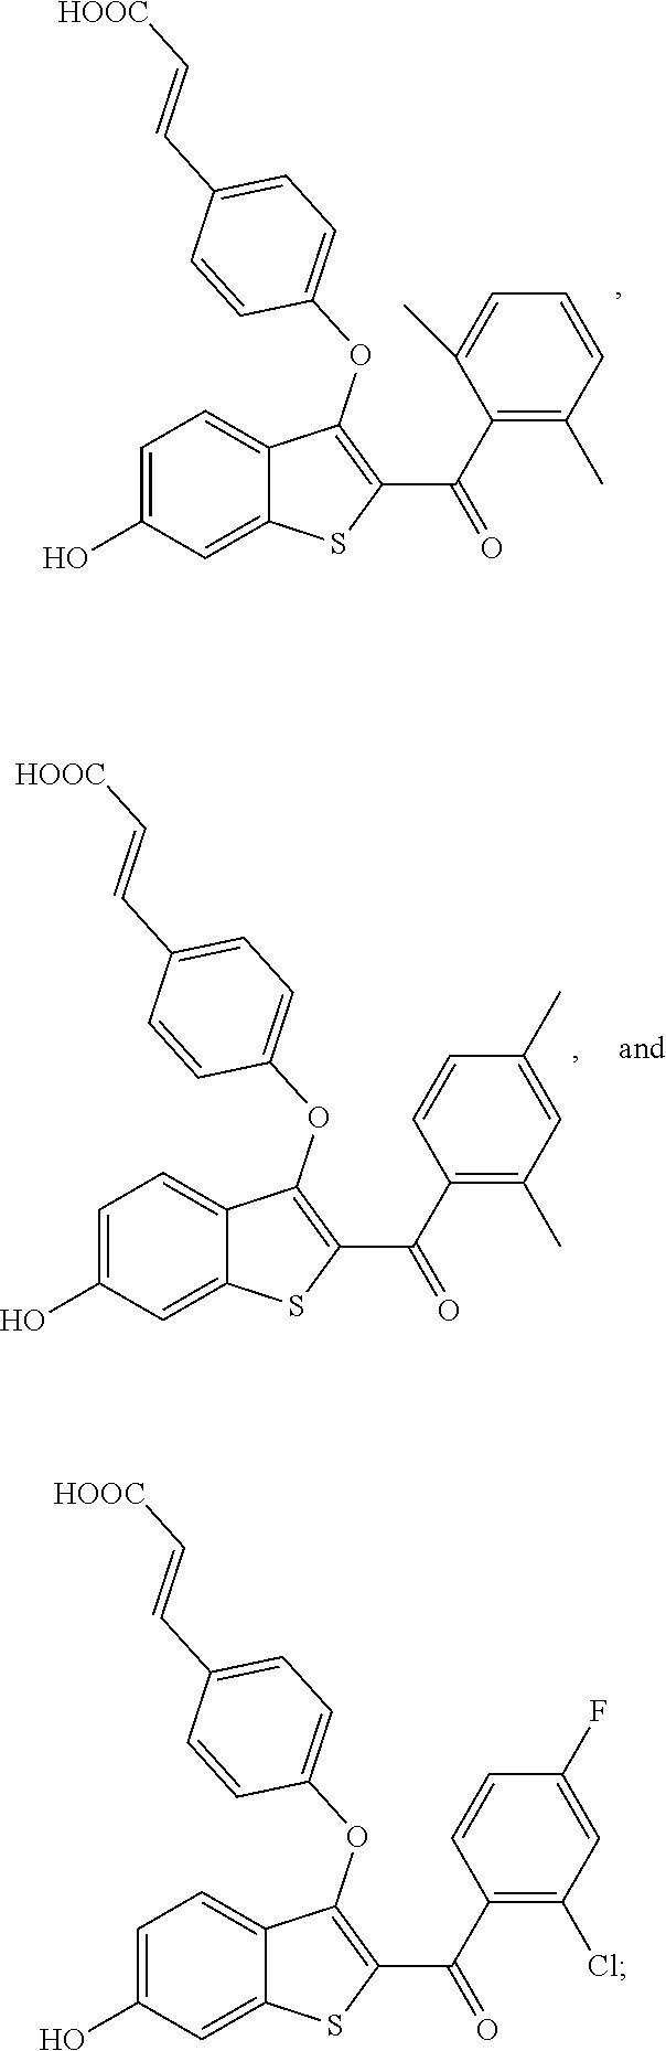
C1=C(O)C=C2C(=C1)C(OC1=CC=C(C=C[HOOC])C=C1)=C(C(C1=C(Cl)C=C(F)C=C1)=O)S2.C1=C(O)C=C2C(=C1)C(OC1=CC=C(C=C[HOOC])C=C1)=C(C(C1=C(C)C=CC=C1C)=O)S2.C1=C(O)C=C2C(=C1)C(OC1=CC=C(C=C[HOOC])C=C1)=C(C(C1=C(C)C=C(C)C=C1)=O)S2
